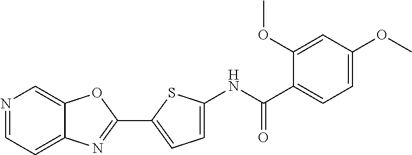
C1(C2=CC=C(NC(C3=CC=C(OC)C=C3OC)=O)S2)=NC2=CC=NC=C2O1
